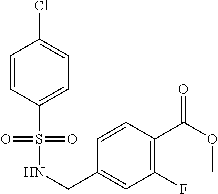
C1=CC(S(NCC2=CC(F)=C(C(OC)=O)C=C2)(=O)=O)=CC=C1Cl
